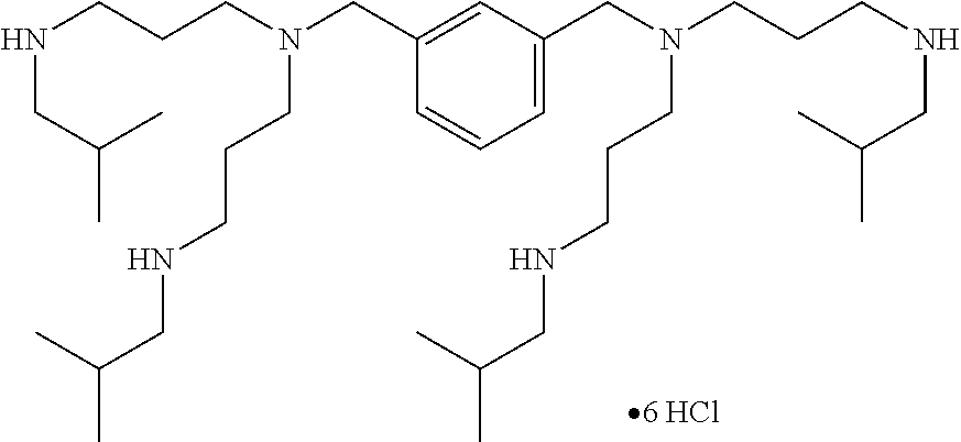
C1=C(CN(CCCNCC(C)C)CCCNCC(C)C)C=C(CN(CCCNCC(C)C)CCCNCC(C)C)C=C1
